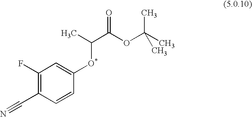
C1(F)=C(C#N)C=CC([O*]C(C)C(=O)OC(C)(C)C)=C1
